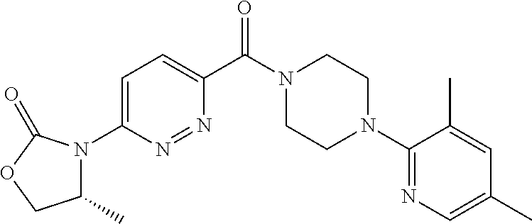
C1=C(N2C(C)COC2=O)N=NC(C(N2CCN(C3=NC=C(C)C=C3C)CC2)=O)=C1
